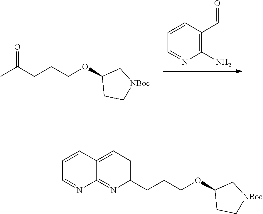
C1=NC(N)=C(C=O)C=C1.C(CCOC1CC[NBoc]C1)C(C)=O.C(CCOC1CC[NBoc]C1)C1=CC=C2C(=N1)N=CC=C2
